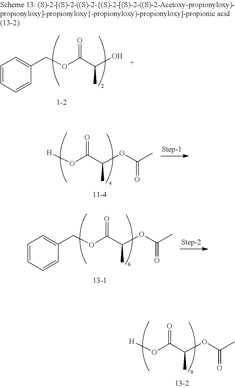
[H]OC(C(OC(C)=O)C)=O.C1=CC=CC(COC(C(OC(C)=O)C)=O)=C1.[H]OC(C(OC(C)=O)C)=O.C1=CC=CC(COC(C(O)C)=O)=C1
